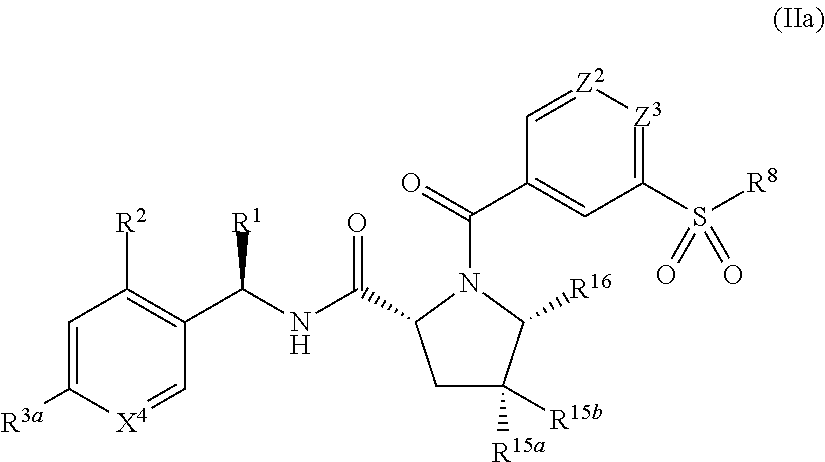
C1(S([R8])(=O)=O)=[Z3][Z2]=CC(C(=O)N2C(C(NC(C3=C([R2])C=C([R3a])[X4]=C3)[R1])=O)CC([R15a])([R15b])C2[R16])=C1
